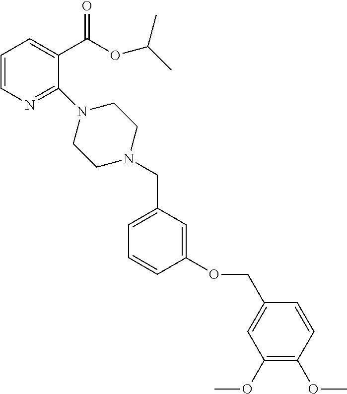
C1=CN=C(N2CCN(CC3=CC=CC(OCC4=CC(OC)=C(OC)C=C4)=C3)CC2)C(C(OC(C)C)=O)=C1
